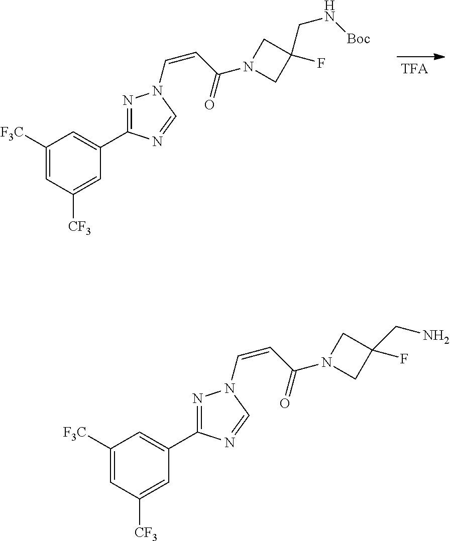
C1([F3C])=CC([CF3])=CC(C2=NN(C=CC(=O)N3CC(CN[Boc])(F)C3)C=N2)=C1.C1([F3C])=CC([CF3])=CC(C2=NN(C=CC(=O)N3CC(CN)(F)C3)C=N2)=C1
